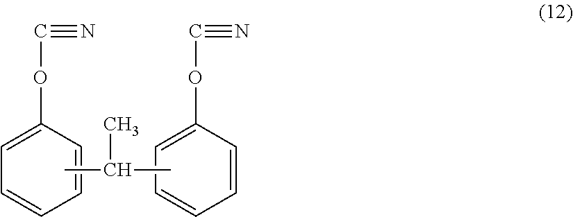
C1=CC(OC#N)=CC=C1.C1(OC#N)=CC=CC=C1.CC(C)C
